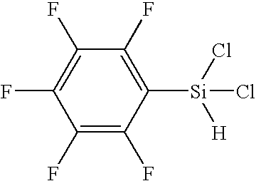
C1(F)=C(F)C([Si]([H])(Cl)Cl)=C(F)C(F)=C1F
